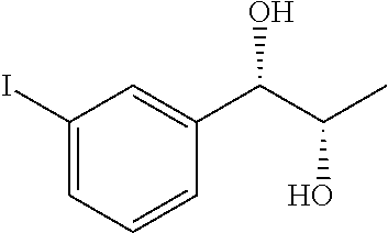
C1(I)=CC=CC(C(C(C)O)O)=C1
